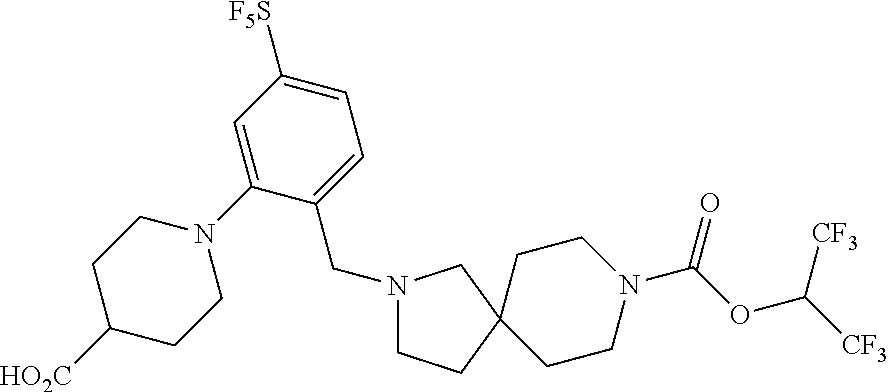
C1=C(N2CCC([HO2C])CC2)C(CN2CCC3(CCN(C(OC([CF3])[CF3])=O)CC3)C2)=CC=C1[F5S]
